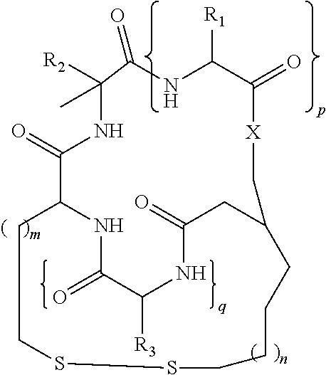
N1C(=O)C([R3])NC(=O)CC2CCCCSSCCC1C(=O)NC(C)([R2])C(=O)NC([R1])C(=O)[X]C2
